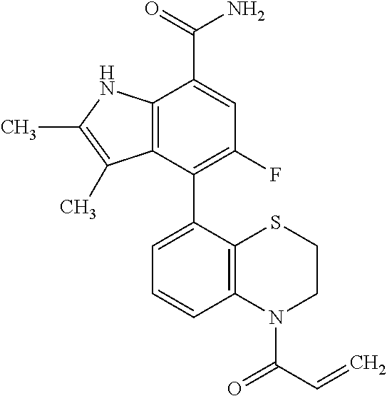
C12=C(NC(C)=C1C)C(C(=O)N)=CC(F)=C2C1=CC=CC2=C1SCCN2C(=O)C=C
